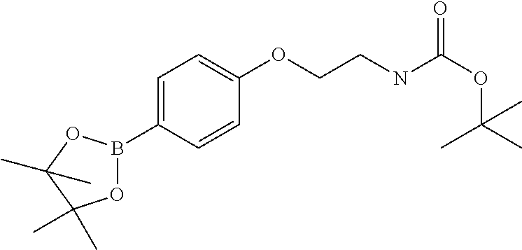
C1=C(B2OC(C)(C)C(C)(C)O2)C=CC(OCCNC(OC(C)(C)C)=O)=C1
